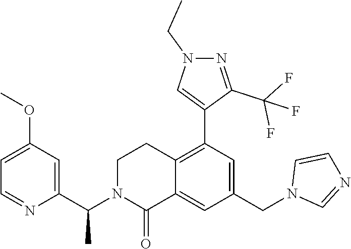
C1(OC)=CC=NC(C(N2C(=O)C3=CC(CN4C=NC=C4)=CC(C4=CN(CC)N=C4C(F)(F)F)=C3CC2)C)=C1
